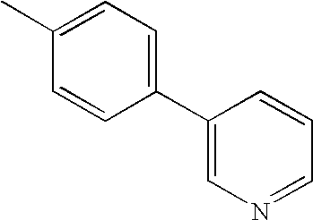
CC1=CC=C(C2=CN=CC=C2)C=C1
